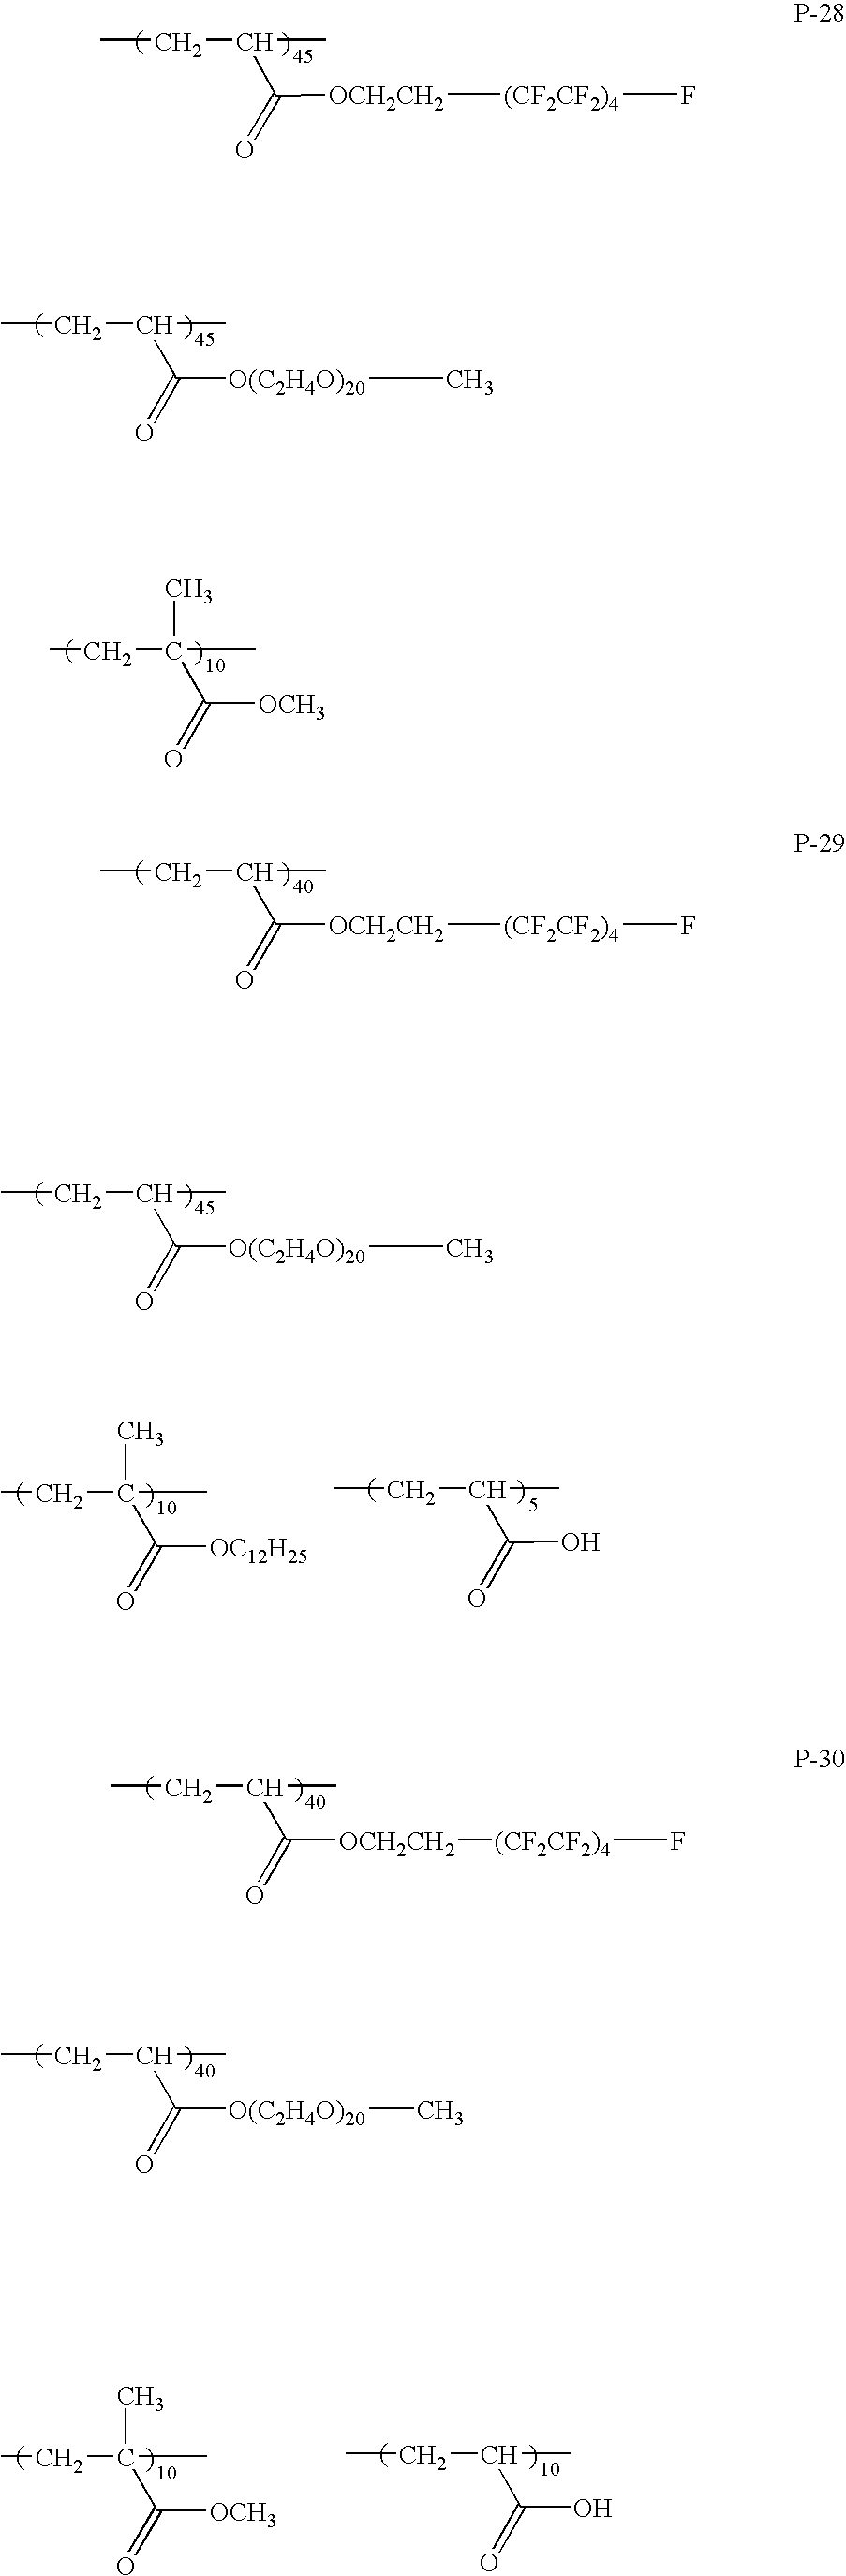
CCC(C)C(=O)[OCH2CH2][(CF2CF2)4]F.CCC(C)C(=O)[O(C2H4O)20]C.C(C(C)(C(=O)[OCH3])C)C.CCC(C)C(=O)[OCH2CH2][(CF2CF2)4]F.CCC(C)C(=O)[O(C2H4O)20]C.C(C(C)(C(=O)[OC12H25])C)C.CCC(C)C(=O)O.CCC(C)C(=O)[OCH2CH2][(CF2CF2)4]F.CCC(C)C(=O)[O(C2H4O)20]C.C(C(C)(C(=O)[OCH3])C)C.CCC(C)C(=O)O
